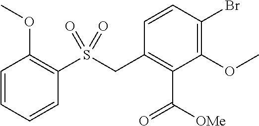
C1=CC=CC(S(CC2=C(C([OMe])=O)C(OC)=C(Br)C=C2)(=O)=O)=C1OC
